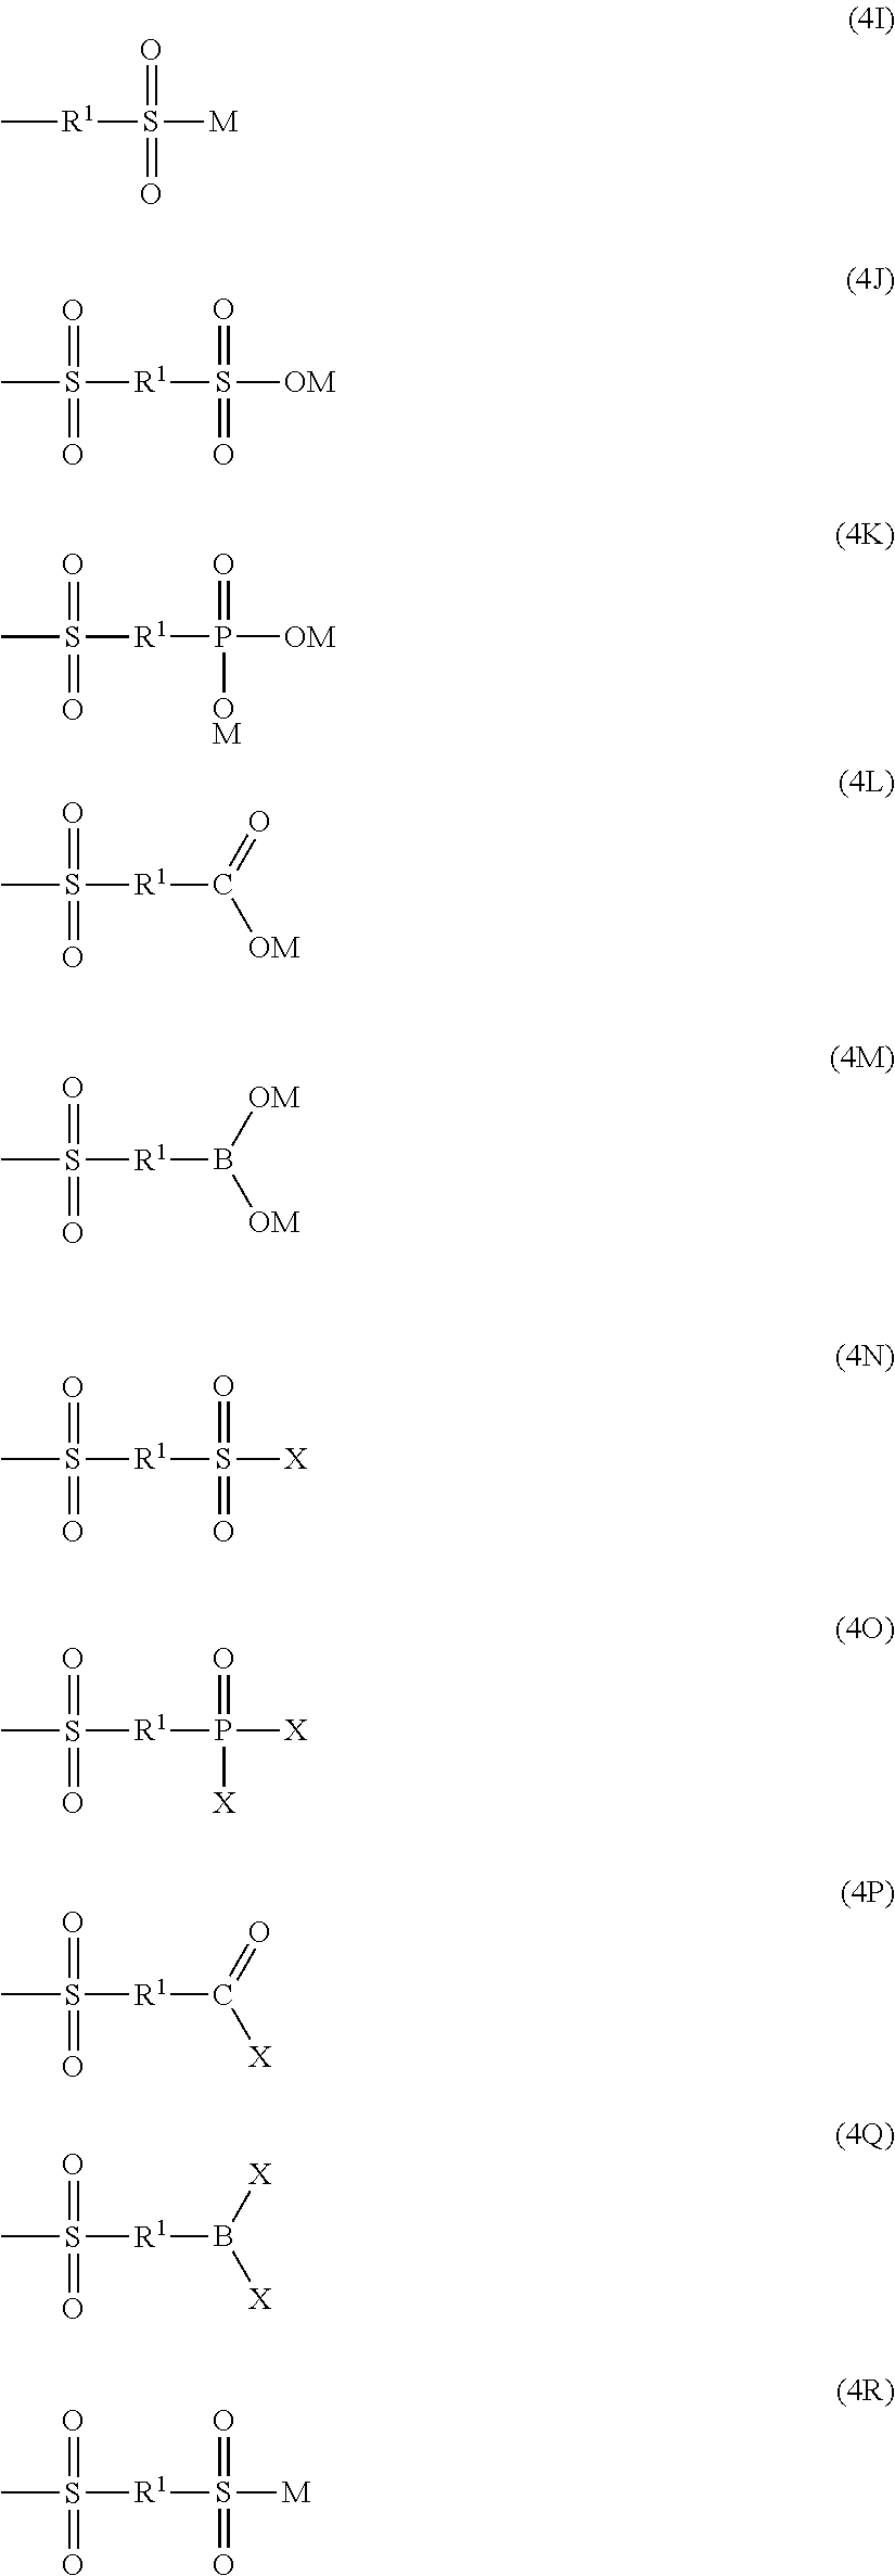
[OM]B([OM])[R1]S(=O)(=O)C.O=C([OM])[R1]S(=O)(=O)C.O=P([OM])([OM])[R1]S(=O)(=O)C.O=S(=O)([OM])[R1]S(=O)(=O)C.O=S(=O)([M])[R1]C.O=C([X])[R1]S(=O)(=O)C.O=P([X])([X])[R1]S(=O)(=O)C.O=S(=O)([X])[R1]S(=O)(=O)C.[X]B([X])[R1]S(=O)(=O)C.O=S(=O)([M])[R1]S(=O)(=O)C
